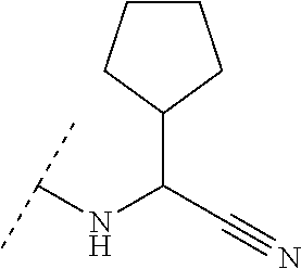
C1(C(C#N)NC(C)C)CCCC1
